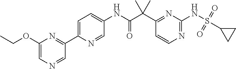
C1(C(C(NC2=CC=C(C3=NC(OCC)=CN=C3)N=C2)=O)(C)C)=NC(NS(=O)(=O)C2CC2)=NC=C1
